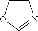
C1COC=N1
